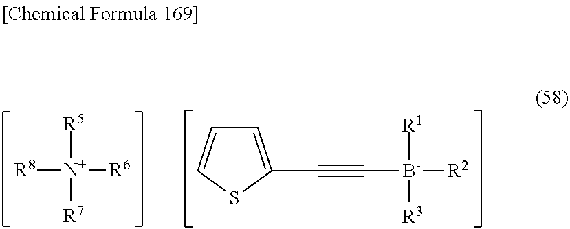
[R8][N+]([R5])([R7])[R6].C(#C[B-]([R2])([R1])[R3])C1=CC=CS1
